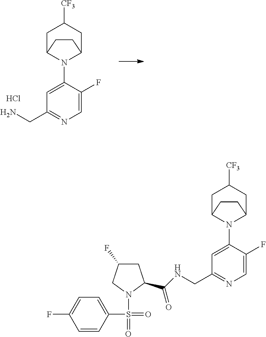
C1C2N(C3=CC(CN)=NC=C3F)C(CC1[CF3])CC2.Cl.C1C2N(C3=CC(CNC(=O)C4CC(F)CN4S(=O)(=O)C4=CC=C(F)C=C4)=NC=C3F)C(CC1[CF3])CC2
